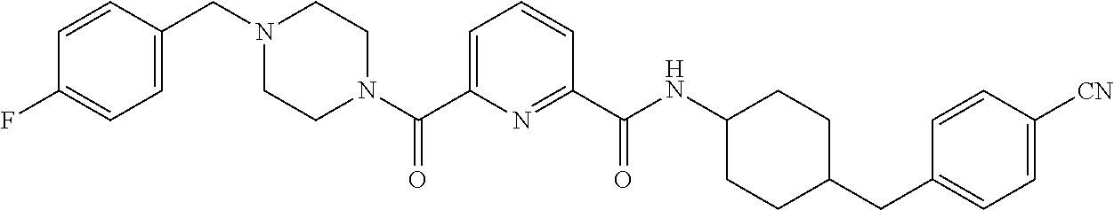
C1CN(C(C2=CC=CC(C(NC3CCC(CC4=CC=C([CN])C=C4)CC3)=O)=N2)=O)CCN1CC1=CC=C(F)C=C1
